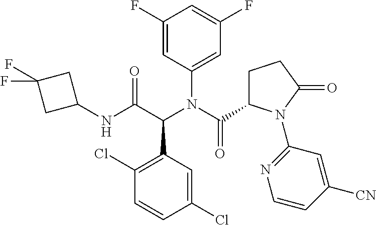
C1(Cl)=C(C(C(NC2CC(F)(F)C2)=O)N(C(C2CCC(=O)N2C2=NC=CC([CN])=C2)=O)C2=CC(F)=CC(F)=C2)C=C(Cl)C=C1
